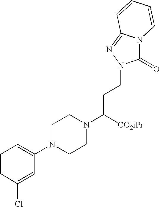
ClC1=CC(N2CCN(C(CCN3C(=O)N4C(=N3)C=CC=C4)[CO2iPr])CC2)=CC=C1
